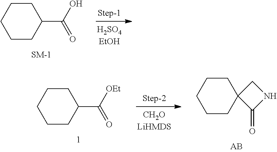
C1CC(C(O)=O)CCC1.C1CC(C([OEt])=O)CCC1.C1CC2(CCC1)C(=O)NC2
